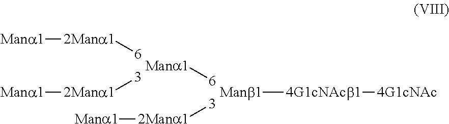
[6][Mana1].[3][2Mana1][Mana1].[3][2Mana1][Mana1].[6][2Mana1][Mana1].[Manb1][4G1cNAcb1][4G1cNAc]
